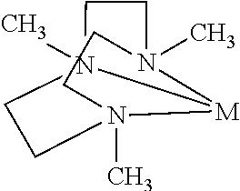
C1CN2(C)[M]3N(C)(CCN13C)CC2
